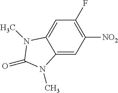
C1=C2C(=CC([NO2])=C1F)N(C)C(=O)N2C
